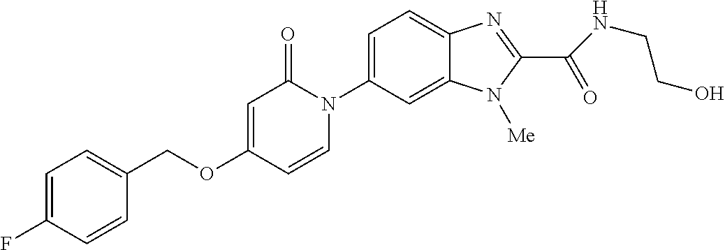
C1(COC2=CC(=O)N(C3=CC=C4C(=C3)N([Me])C(C(=O)NCCO)=N4)C=C2)=CC=C(F)C=C1
